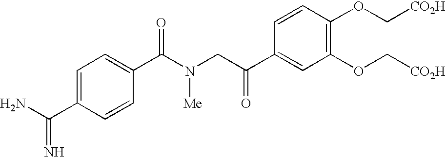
C1=C(C(N)=N)C=CC(C(N(CC(C2=CC(OC[CO2H])=C(OC[CO2H])C=C2)=O)[Me])=O)=C1
